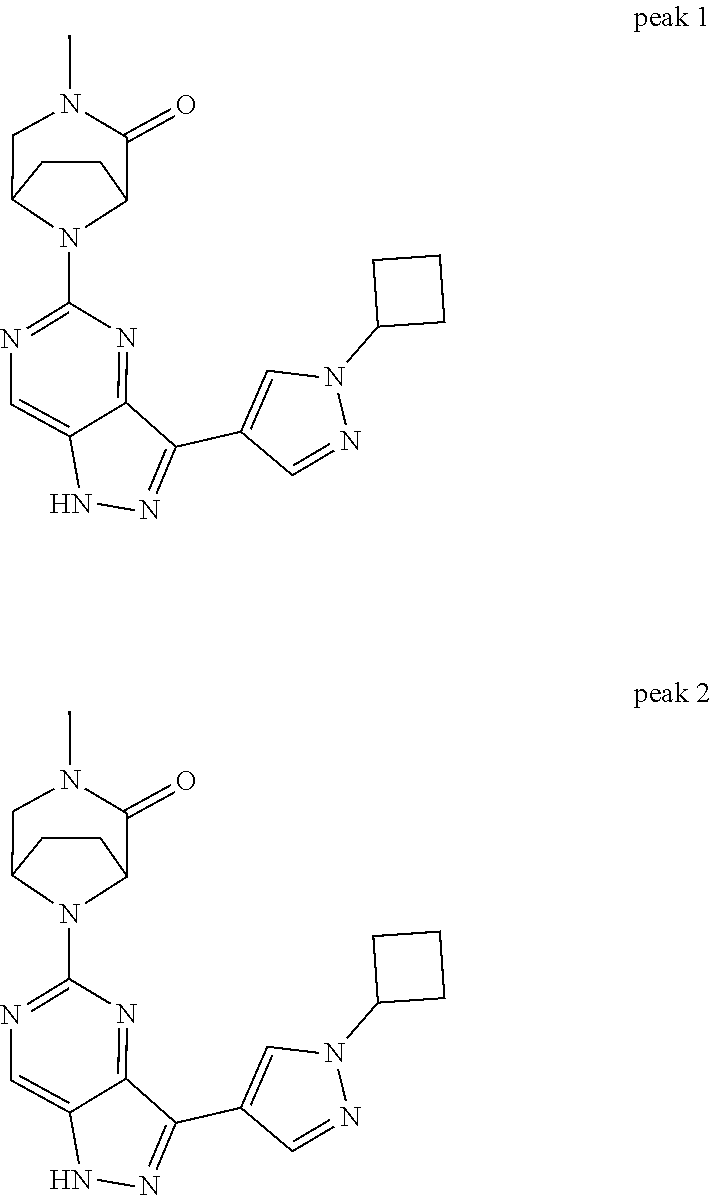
N1N=C(C2=CN(C3CCC3)N=C2)C2=NC(N3C4CCC3CN(C)C4=O)=NC=C12.N1N=C(C2=CN(C3CCC3)N=C2)C2=NC(N3C4CCC3CN(C)C4=O)=NC=C12
